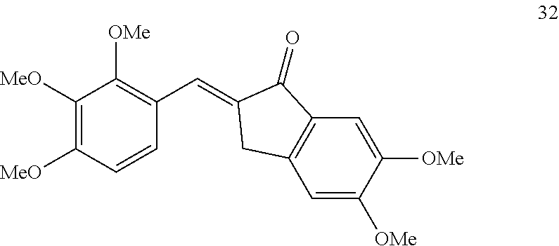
C1([MeO])=C([MeO])C=CC(C=C2C(=O)C3=C(C=C([OMe])C([OMe])=C3)C2)=C1[OMe]
